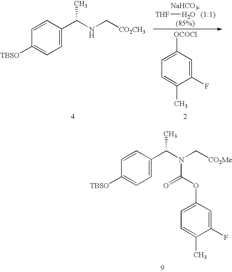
[TBSO]C1=CC=C(C(C)NC[CO2CH3])C=C1.[THF]O.C1(F)=CC([OCOCl])=CC=C1C.[TBSO]C1=CC=C(C(C)N(C[CO2Me])C(=O)OC2=CC=C(C)C(F)=C2)C=C1
